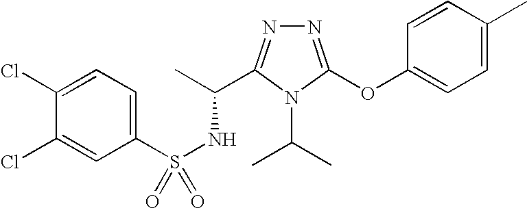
N1=C(OC2=CC=C(C)C=C2)N(C(C)C)C(C(C)NS(=O)(C2=CC=C(Cl)C(Cl)=C2)=O)=N1
